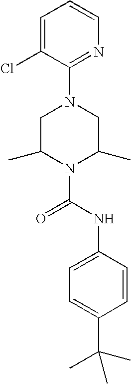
N1(C(NC2=CC=C(C(C)(C)C)C=C2)=O)C(C)CN(C2=NC=CC=C2Cl)CC1C
